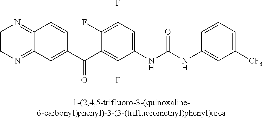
[CF3]C1=CC=CC(NC(NC2=CC(F)=C(F)C(C(C3=CC4=NC=CN=C4C=C3)=O)=C2F)=O)=C1
